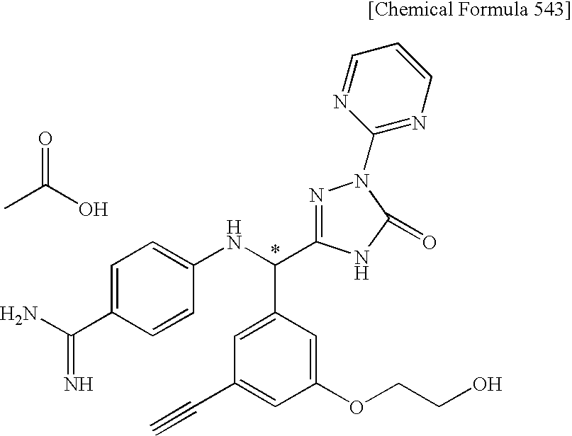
C1=C(C(N)=N)C=CC(NC(C2=CC(C#C)=CC(OCCO)=C2)C2=NN(C3=NC=CC=N3)C(=O)N2)=C1.CC(O)=O
